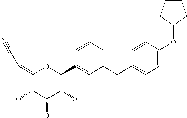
C1(=CC#N)C(O)C(O)C(O)C(C2=CC(CC3=CC=C(OC4CCCC4)C=C3)=CC=C2)O1
